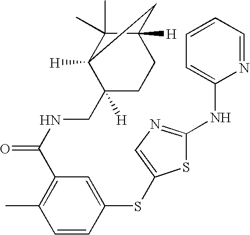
N1=CC=CC=C1NC1=NC=C(SC2=CC(C(NCC3([H])CCC4([H])C(C)(C)C3([H])C4)=O)=C(C)C=C2)S1
